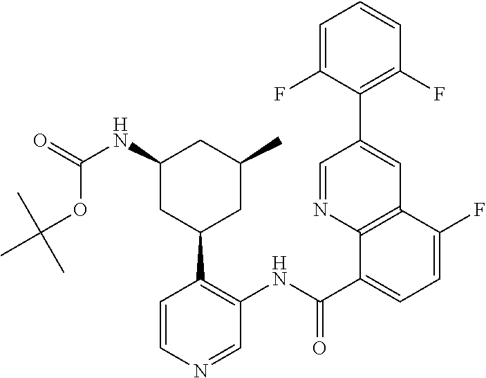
C1=NC2=C(C=C1C1=C(F)C=CC=C1F)C(F)=CC=C2C(NC1=C(C2CC(C)CC(NC(=O)OC(C)(C)C)C2)C=CN=C1)=O
